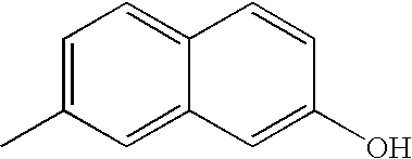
C1=C(C)C=C2C(=C1)C=CC(O)=C2
